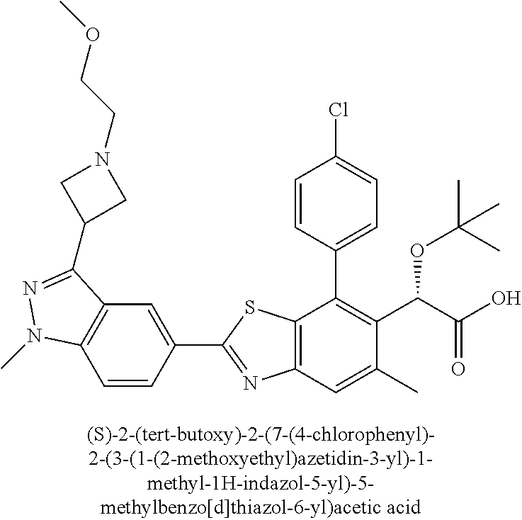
C12=C(C=C(C)C(C(C(O)=O)OC(C)(C)C)=C1C1=CC=C(Cl)C=C1)N=C(C1=CC3=C(C=C1)N(C)N=C3C1CN(CCOC)C1)S2
